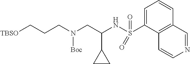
C1=C(S(NC(CN(CCC[TBSO])[Boc])C2CC2)(=O)=O)C2=C(C=C1)C=NC=C2
